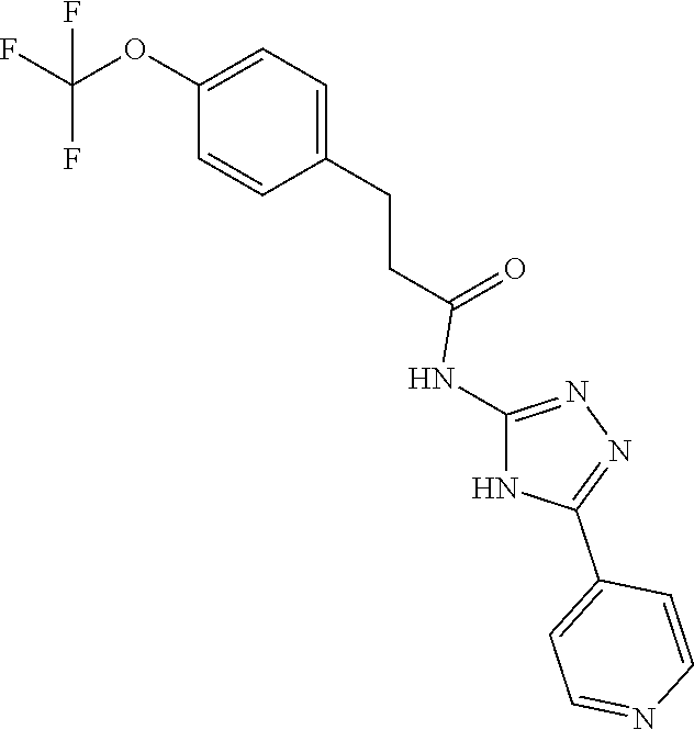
C1=C(CCC(=O)NC2=NN=C(C3=CC=NC=C3)N2)C=CC(OC(F)(F)F)=C1
